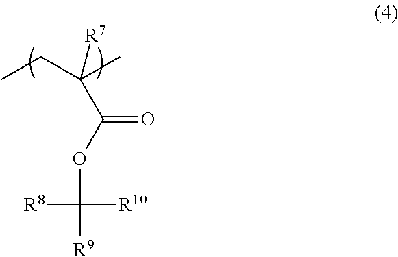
CCC(C)([R7])C(OC([R9])([R10])[R8])=O
